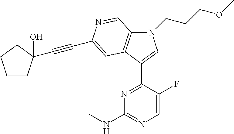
N1(CCCOC)C2=C(C(C3=NC(NC)=NC=C3F)=C1)C=C(C#CC1(O)CCCC1)N=C2
